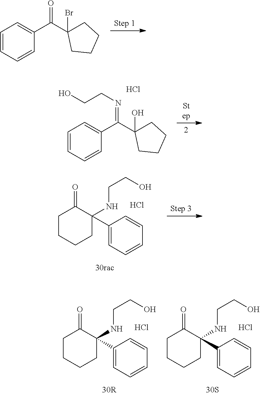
C1=CC=CC(C(C2(Br)CCCC2)=O)=C1.C1=CC=CC(C(C2(O)CCCC2)=NCCO)=C1.Cl.C1=C(C2(NCCO)CCCCC2=O)C=CC=C1.Cl.C1=C(C2(NCCO)CCCCC2=O)C=CC=C1.Cl.C1=C(C2(NCCO)CCCCC2=O)C=CC=C1.Cl
